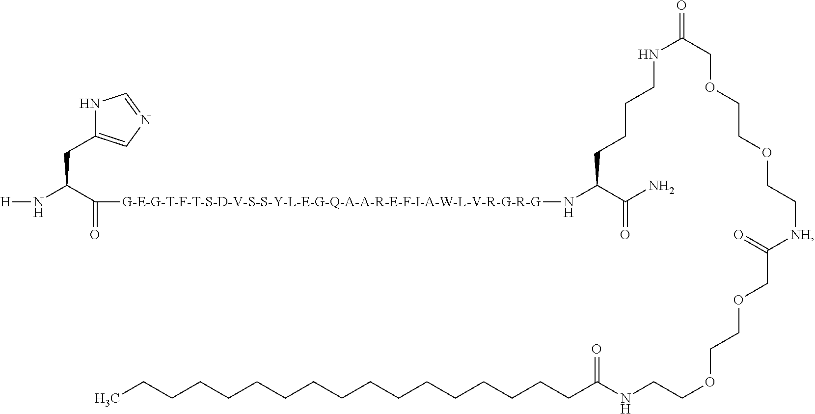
N1C(CC(N[H])C([G-E-G-T-F-T-S-D-V-S-S-Y-L-E-G-Q-A-A-R-E-F-I-A-W-L-V-R-G-R-G]NC(C(N)=O)CCCCNC(=O)COCCOCC[NH]C(=O)COCCOCCNC(CCCCCCCCCCCCCCCCC)=O)=O)=CN=C1
